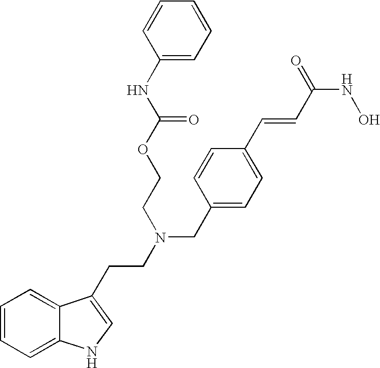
C1=CC=C2C(=C1)C(CCN(CC1=CC=C(C=CC(NO)=O)C=C1)CCOC(=O)NC1=CC=CC=C1)=CN2
